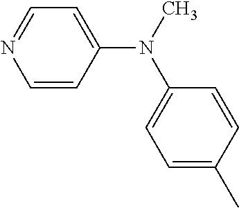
C1=CC(N(C)C2=CC=C(C)C=C2)=CC=N1
